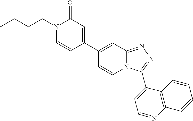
C1(C2=CC(=O)N(CCCC)C=C2)=CC2=NN=C(C3=CC=NC4=C3C=CC=C4)N2C=C1
